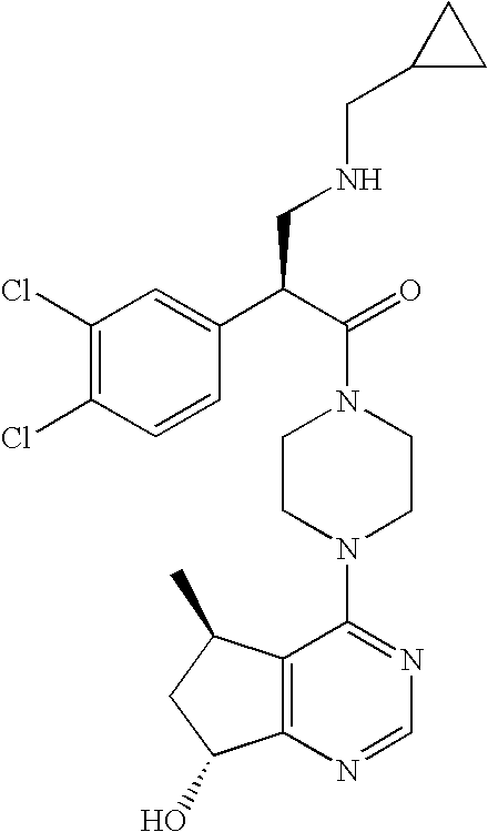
C(N1CCN(C2=NC=NC3=C2C(C)CC3O)CC1)(C(C1=CC(Cl)=C(Cl)C=C1)CNCC1CC1)=O
